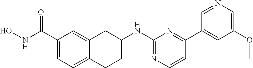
C1(C(NO)=O)=CC=C2C(=C1)CC(NC1=NC=CC(C3=CC(OC)=CN=C3)=N1)CC2
